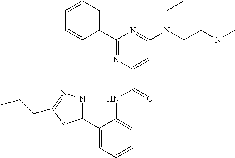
C1=CC=CC(C2=NC(C(=O)NC3=CC=CC=C3C3=NN=C(CCC)S3)=CC(N(CCN(C)C)CC)=N2)=C1
